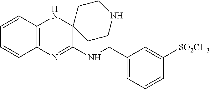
C12=C(N=C(NCC3=CC=CC([SO2CH3])=C3)C3(N1)CCNCC3)C=CC=C2
